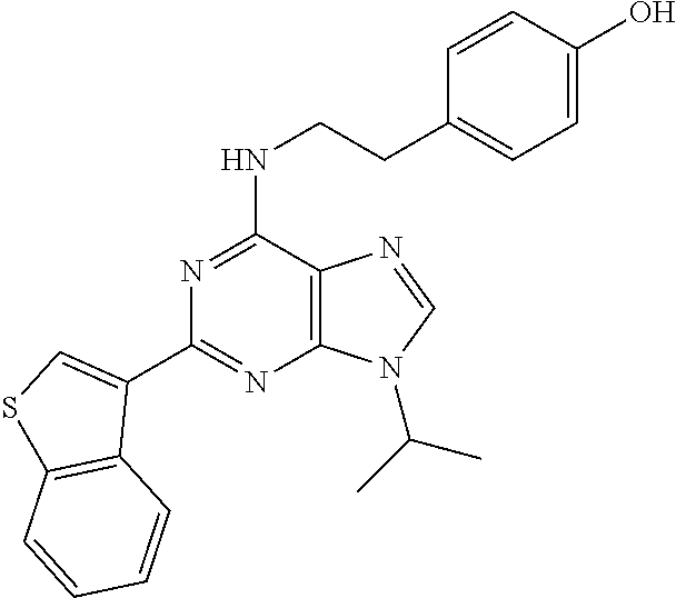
C1(NCCC2=CC=C(O)C=C2)=NC(C2=CSC3=C2C=CC=C3)=NC2=C1N=CN2C(C)C
